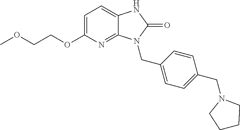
C1=C(OCCOC)N=C2C(=C1)NC(=O)N2CC1=CC=C(CN2CCCC2)C=C1
